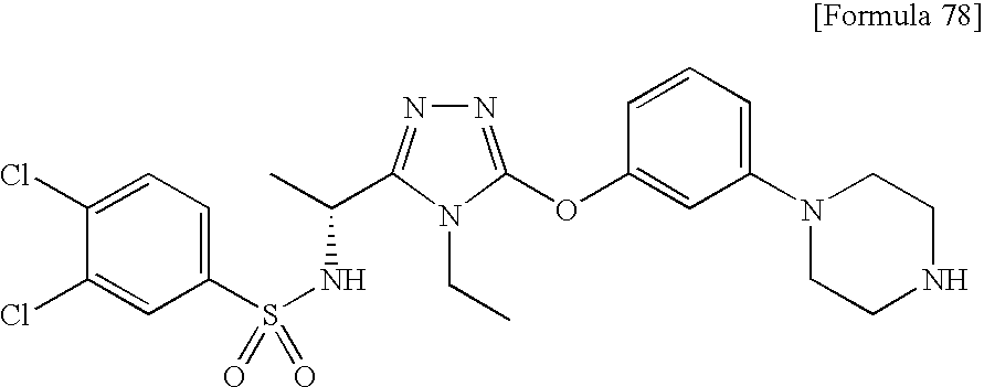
C1(S(NC(C)C2=NN=C(OC3=CC(N4CCNCC4)=CC=C3)N2CC)(=O)=O)=CC=C(Cl)C(Cl)=C1
